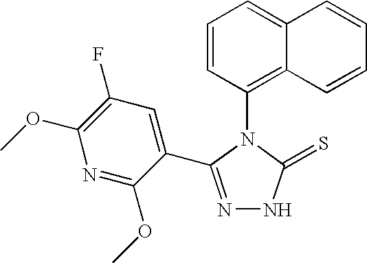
C1=CC(N2C(=S)NN=C2C2=CC(F)=C(OC)N=C2OC)=C2C(=C1)C=CC=C2
